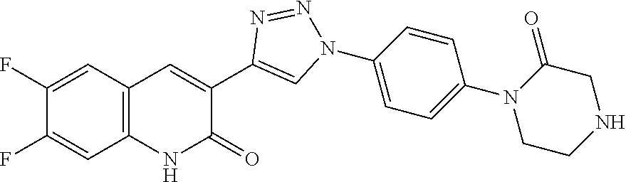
C1(F)=CC2=C(C=C1F)C=C(C1=CN(C3=CC=C(N4CCNCC4=O)C=C3)N=N1)C(=O)N2
